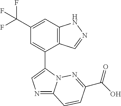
C12=C(C=C(C(F)(F)F)C=C1C1=CN=C3N1N=C(C(=O)O)C=C3)NN=C2
